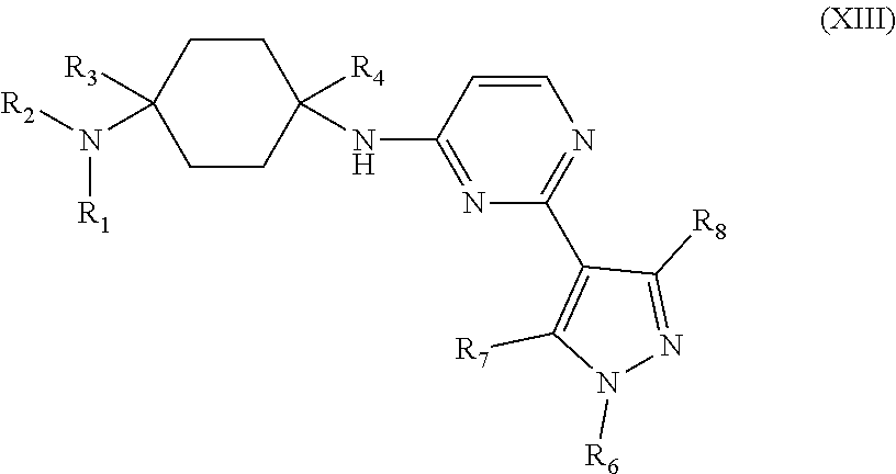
C1CC([R4])(NC2=NC(C3=C([R7])N([R6])N=C3[R8])=NC=C2)CCC1([R3])N([R2])[R1]
